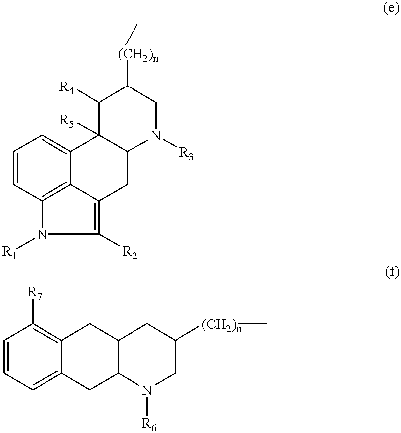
C1=CC2=C3C(=C1)C1([R5])C(CC3=C([R2])N2[R1])N([R3])CC([(CH2)n]C)C1[R4].C1=CC=C2C(=C1[R7])CC1C(C2)N([R6])CC([(CH2)n]C)C1
